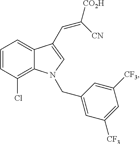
C1=CC(Cl)=C2C(=C1)C(C=C([CO2H])[CN])=CN2CC1=CC([CF3])=CC([CF3])=C1
